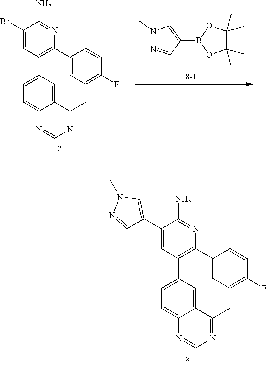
C1(C2=CN(C)N=C2)=CC(C2=CC=C3C(=C2)C(C)=NC=N3)=C(C2=CC=C(F)C=C2)N=C1N.N1(C)N=CC(B2OC(C)(C)C(C)(C)O2)=C1.C1(Br)=CC(C2=CC=C3C(=C2)C(C)=NC=N3)=C(C2=CC=C(F)C=C2)N=C1N
